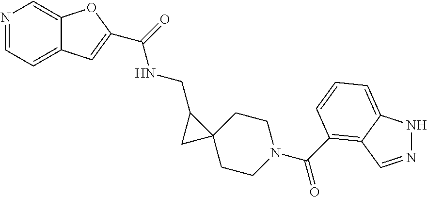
C1CC2(CCN1C(=O)C1=C3C(=CC=C1)NN=C3)C(CNC(=O)C1=CC3=CC=NC=C3O1)C2
